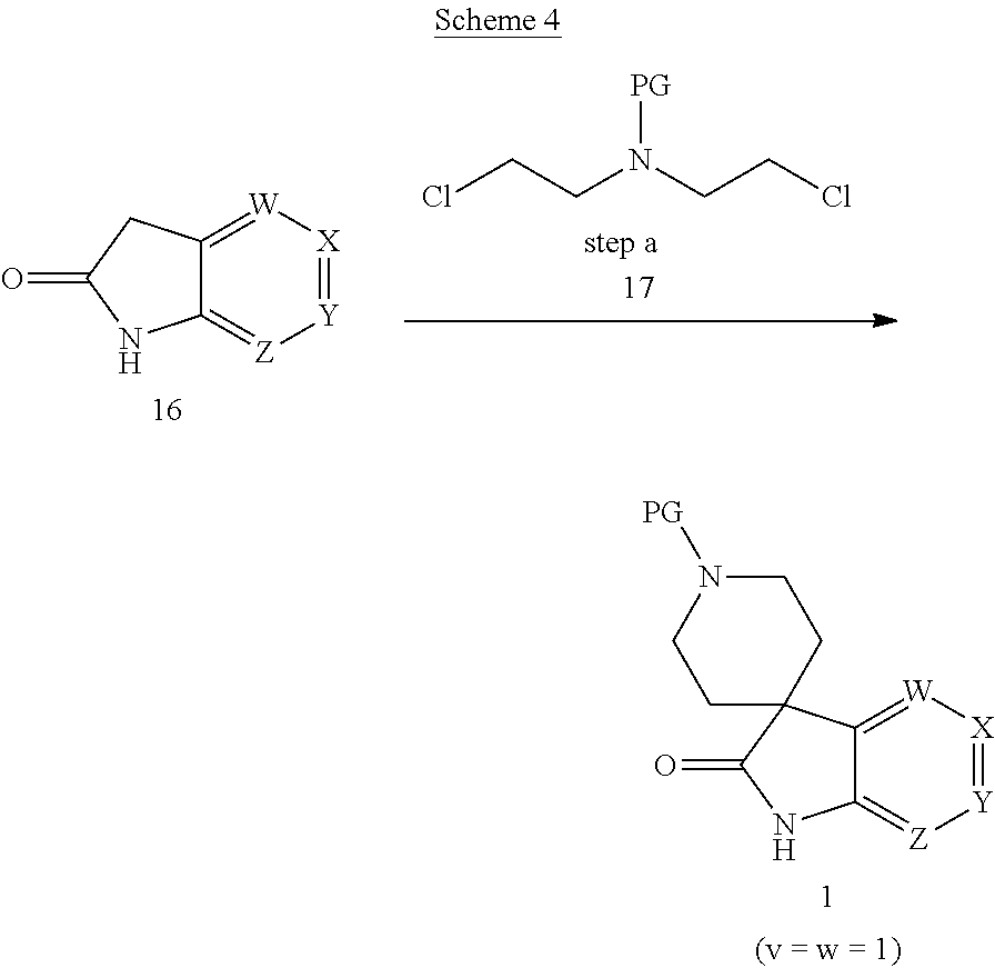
C12=[W][X]=[Y][Z]=C1NC(=O)C21CCN([PG])CC1.ClCCN(CCCl)[PG].C12=[W][X]=[Y][Z]=C1NC(=O)C2
